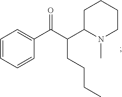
C1=CC=CC(C(C(CCCC)C2CCCCN2C)=O)=C1
